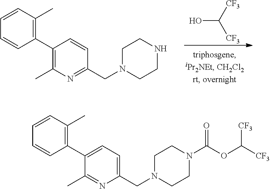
C1(C2=C(C)C=CC=C2)=C(C)N=C(CN2CCNCC2)C=C1.[CF3]C([CF3])O.C1(C2=C(C)C=CC=C2)=CC=C(CN2CCN(C(OC([CF3])[CF3])=O)CC2)N=C1C
